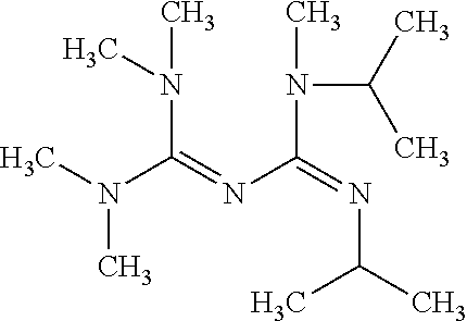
N(C)(C)C(=NC(=NC(C)C)N(C)C(C)C)N(C)C
